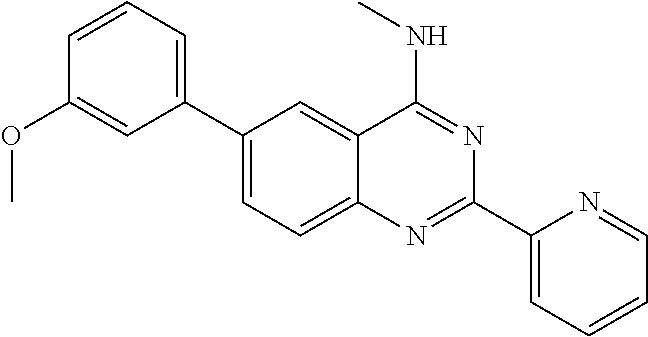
C1(C2=CC=CC(OC)=C2)=CC=C2C(=C1)C(NC)=NC(C1=CC=CC=N1)=N2
